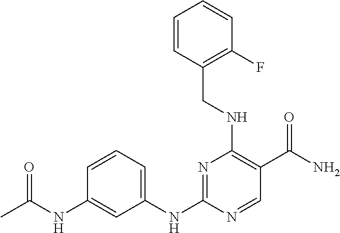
C1=CC(NC(C)=O)=CC(NC2=NC(NCC3=C(F)C=CC=C3)=C(C(N)=O)C=N2)=C1
